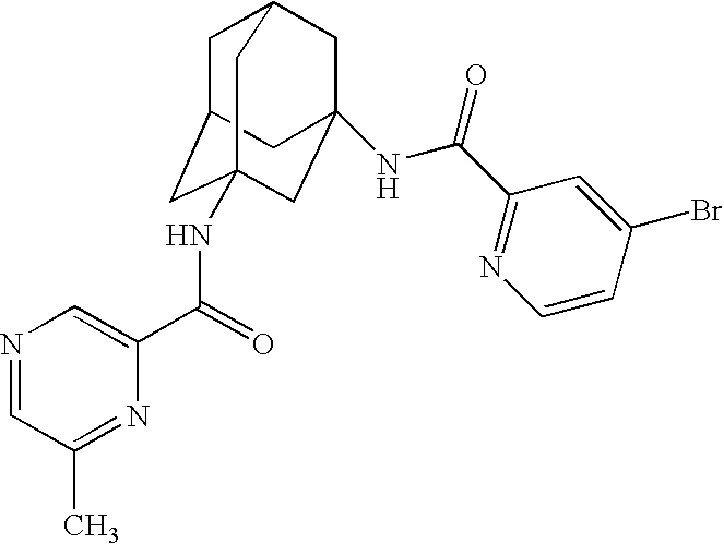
C1C2CC3(NC(C4=CN=CC(C)=N4)=O)CC(NC(C4=NC=CC(Br)=C4)=O)(CC1C3)C2
